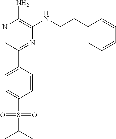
N1=CC(C2=CC=C(S(=O)(=O)C(C)C)C=C2)=NC(NCCC2=CC=CC=C2)=C1N
